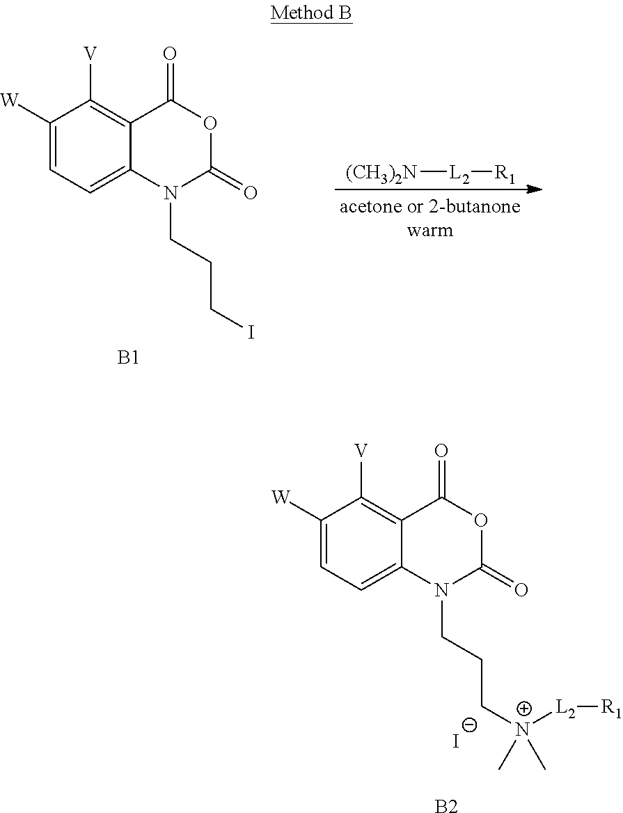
C1([W])=CC=C2C(=C1[V])C(=O)OC(=O)N2CCCI.[B1].[(CH3)2N][L2][R1].C1([W])=CC=C2C(=C1[V])C(=O)OC(=O)N2CCC[N+]([L2][R1])(C)C.[I-].[B2]
